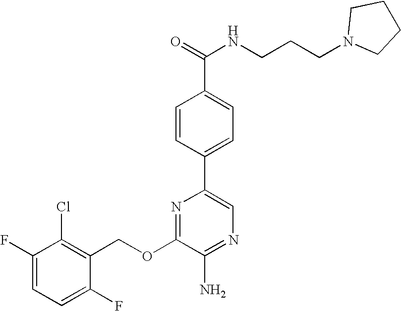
C1(OCC2=C(Cl)C(F)=CC=C2F)=NC(C2=CC=C(C(NCCCN3CCCC3)=O)C=C2)=CN=C1N
